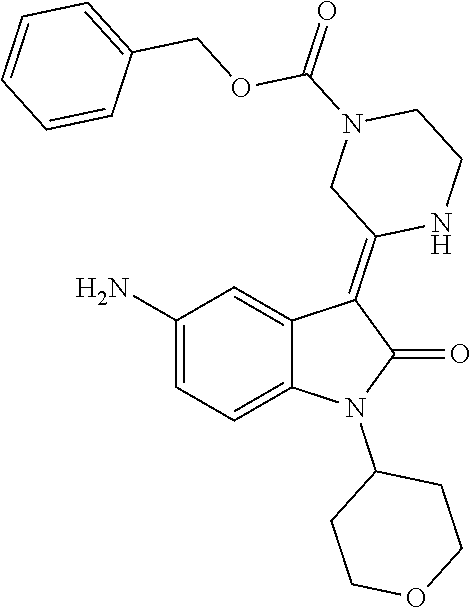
C1(N)=CC=C2C(=C1)C(=C1NCCN(C(=O)OCC3=CC=CC=C3)C1)C(=O)N2C1CCOCC1
